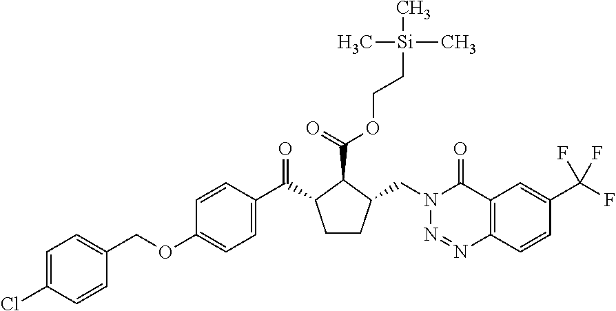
C1=C(Cl)C=CC(COC2=CC=C(C(C3CCC(CN4N=NC5=C(C4=O)C=C(C(F)(F)F)C=C5)C3C(=O)OCC[Si](C)(C)C)=O)C=C2)=C1
